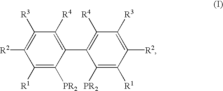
C1([R2])=C([R3])C([R4])=C(C2=C([R4])C([R3])=C([R2])C([R1])=C2[PR2])C([PR2])=C1[R1]
